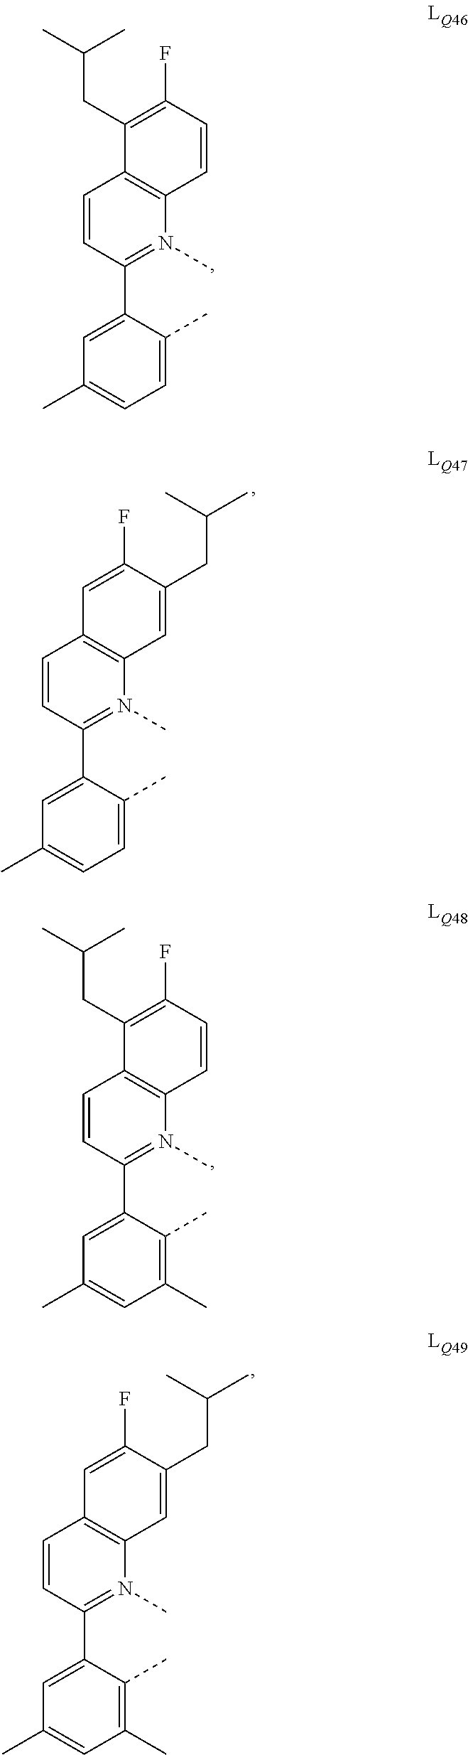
C1=CC(C2=CC(C)=CC=C2C)=N(C)C2=C1C(CC(C)C)=C(F)C=C2.C1=CC(C2=CC(C)=CC=C2C)=N(C)C2=C1C=C(F)C(CC(C)C)=C2.C1=CC(C2=CC(C)=CC(C)=C2C)=N(C)C2=C1C(CC(C)C)=C(F)C=C2.C1=CC(C2=CC(C)=CC(C)=C2C)=N(C)C2=C1C=C(F)C(CC(C)C)=C2
